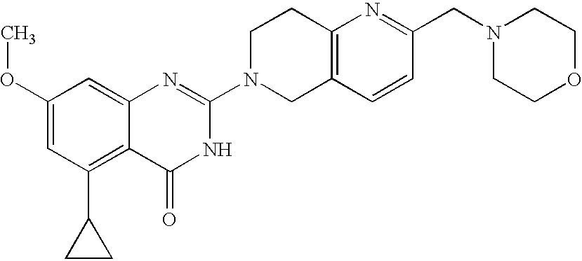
C1(OC)=CC(C2CC2)=C2C(=C1)N=C(N1CC3=C(CC1)N=C(CN1CCOCC1)C=C3)NC2=O
